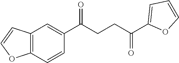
C1(C(CCC(C2=CC=CO2)=O)=O)=CC2=C(C=C1)OC=C2
